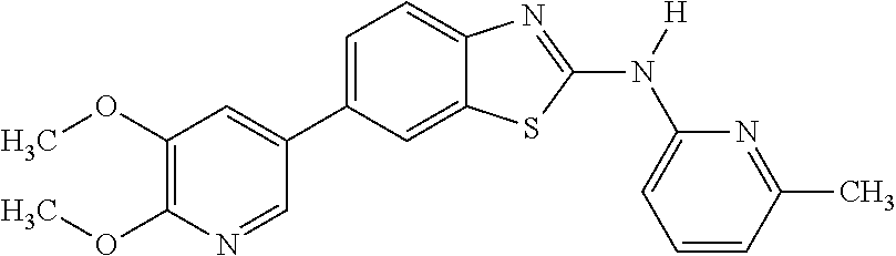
C1(OC)=C(OC)N=CC(C2=CC=C3C(=C2)SC(N([H])C2=CC=CC(C)=N2)=N3)=C1
